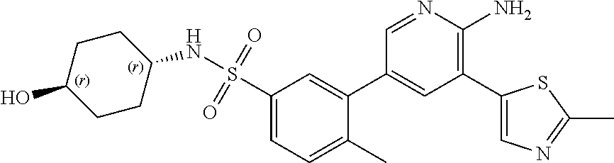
C1(S(NC2CCC(O)CC2)(=O)=O)=CC=C(C)C(C2=CC(C3=CN=C(C)S3)=C(N)N=C2)=C1
